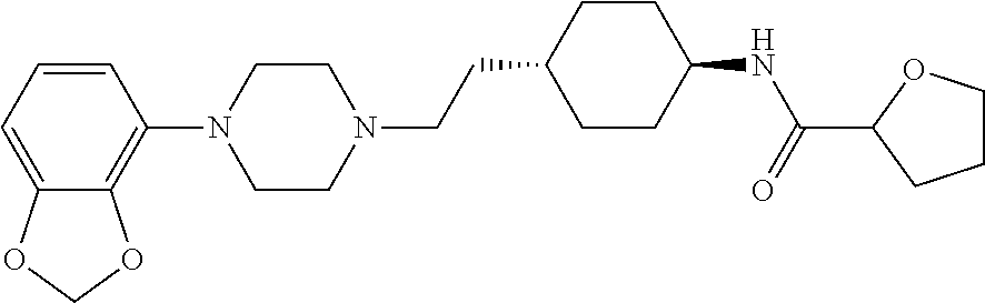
C1=CC=C2C(=C1N1CCN(CCC3CCC(NC(=O)C4OCCC4)CC3)CC1)OCO2
